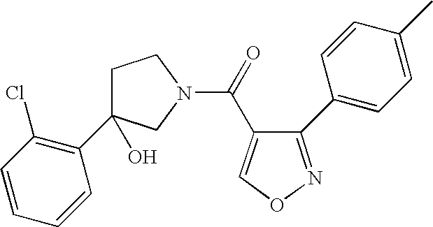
C1C(C2=C(Cl)C=CC=C2)(O)CN(C(=O)C2=CON=C2C2=CC=C(C)C=C2)C1
